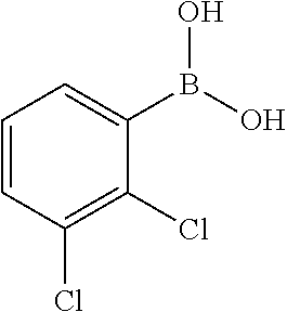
C1=CC(Cl)=C(Cl)C(B(O)O)=C1
